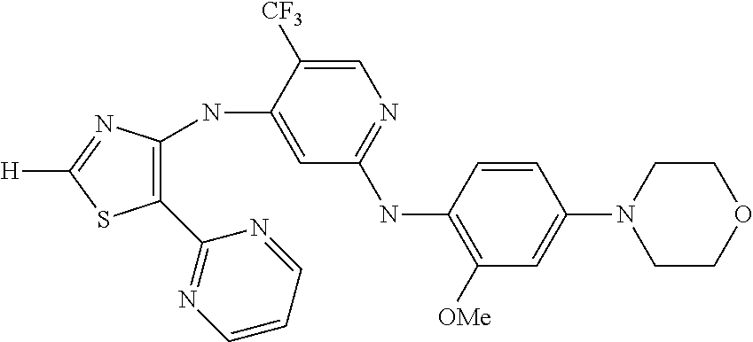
C1=CC(NC2=NC=C([CF3])C(NC3=C(C4=NC=CC=N4)SC([H])=N3)=C2)=C([OMe])C=C1N1CCOCC1
